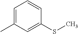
C1=C(C)C=C(SC)C=C1
